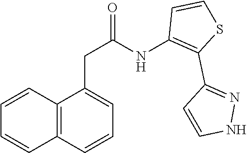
C12=C(C=CC=C1CC(=O)NC1=C(C3=NNC=C3)SC=C1)C=CC=C2
